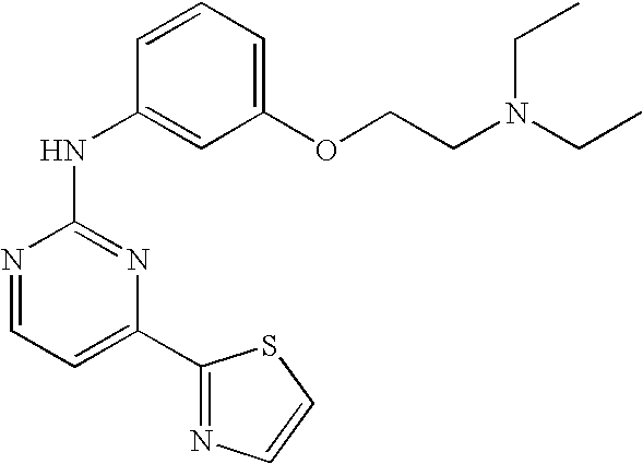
N1=CC=C(C2=NC=CS2)N=C1NC1=CC(OCCN(CC)CC)=CC=C1
